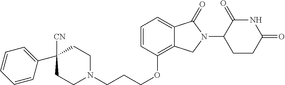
C1N(CCCOC2=C3C(=CC=C2)C(=O)N(C2C(=O)NC(=O)CC2)C3)CCC(C2=CC=CC=C2)([CN])C1
